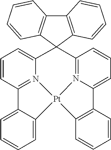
C12=N3C(=CC=C1)C1(C4=N5C(=CC=C4)C4=C(C=CC=C4)[Pt]35C3=CC=CC=C23)C2=C(C3=C1C=CC=C3)C=CC=C2
